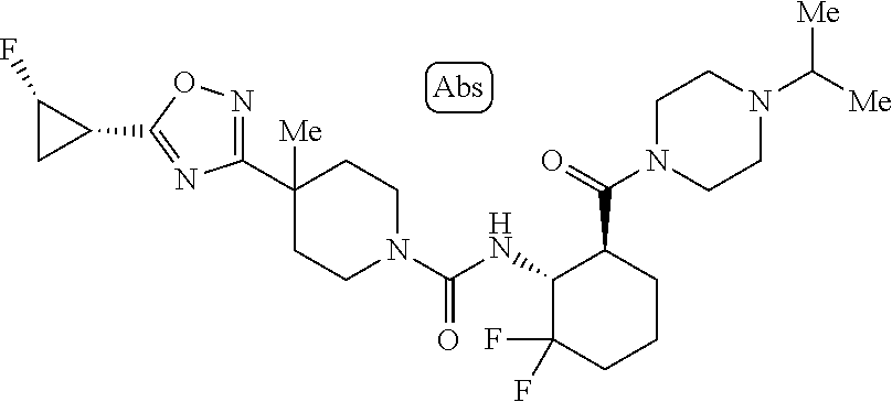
C1(C2([Me])CCN(C(NC3C(F)(F)CCCC3C(N3CCN(C([Me])[Me])CC3)=O)=O)CC2)=NOC(C2CC2F)=N1
